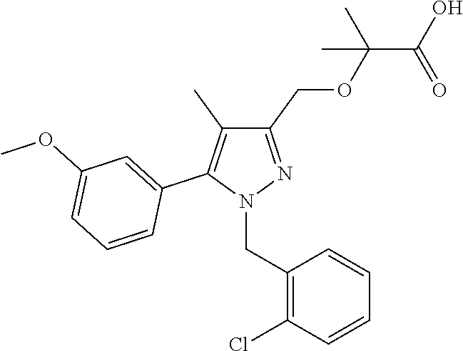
C1(COC(C(O)=O)(C)C)=NN(CC2=C(Cl)C=CC=C2)C(C2=CC(OC)=CC=C2)=C1C
